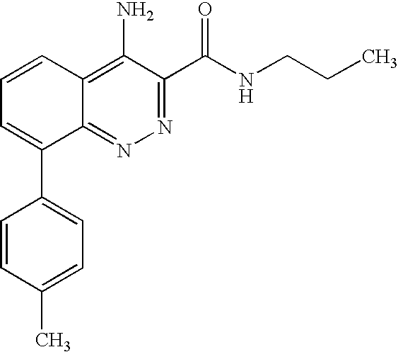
C1=CC2=C(N)C(C(NCCC)=O)=NN=C2C(C2=CC=C(C)C=C2)=C1
